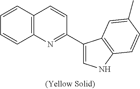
C12=C(C=CC=C1)C=CC(C1=CNC3=C1C=C(C)C=C3)=N2
